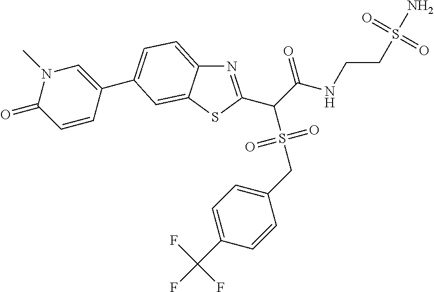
N1=C(C(C(NCCS(N)(=O)=O)=O)S(=O)(=O)CC2=CC=C(C(F)(F)F)C=C2)SC2=CC(C3=CN(C)C(=O)C=C3)=CC=C12
